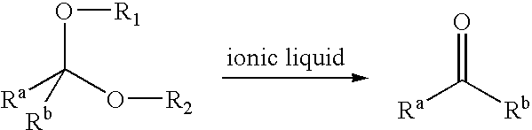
O(C(O[R2])([Ra])[Rb])[R1].O=C([Rb])[Ra]
